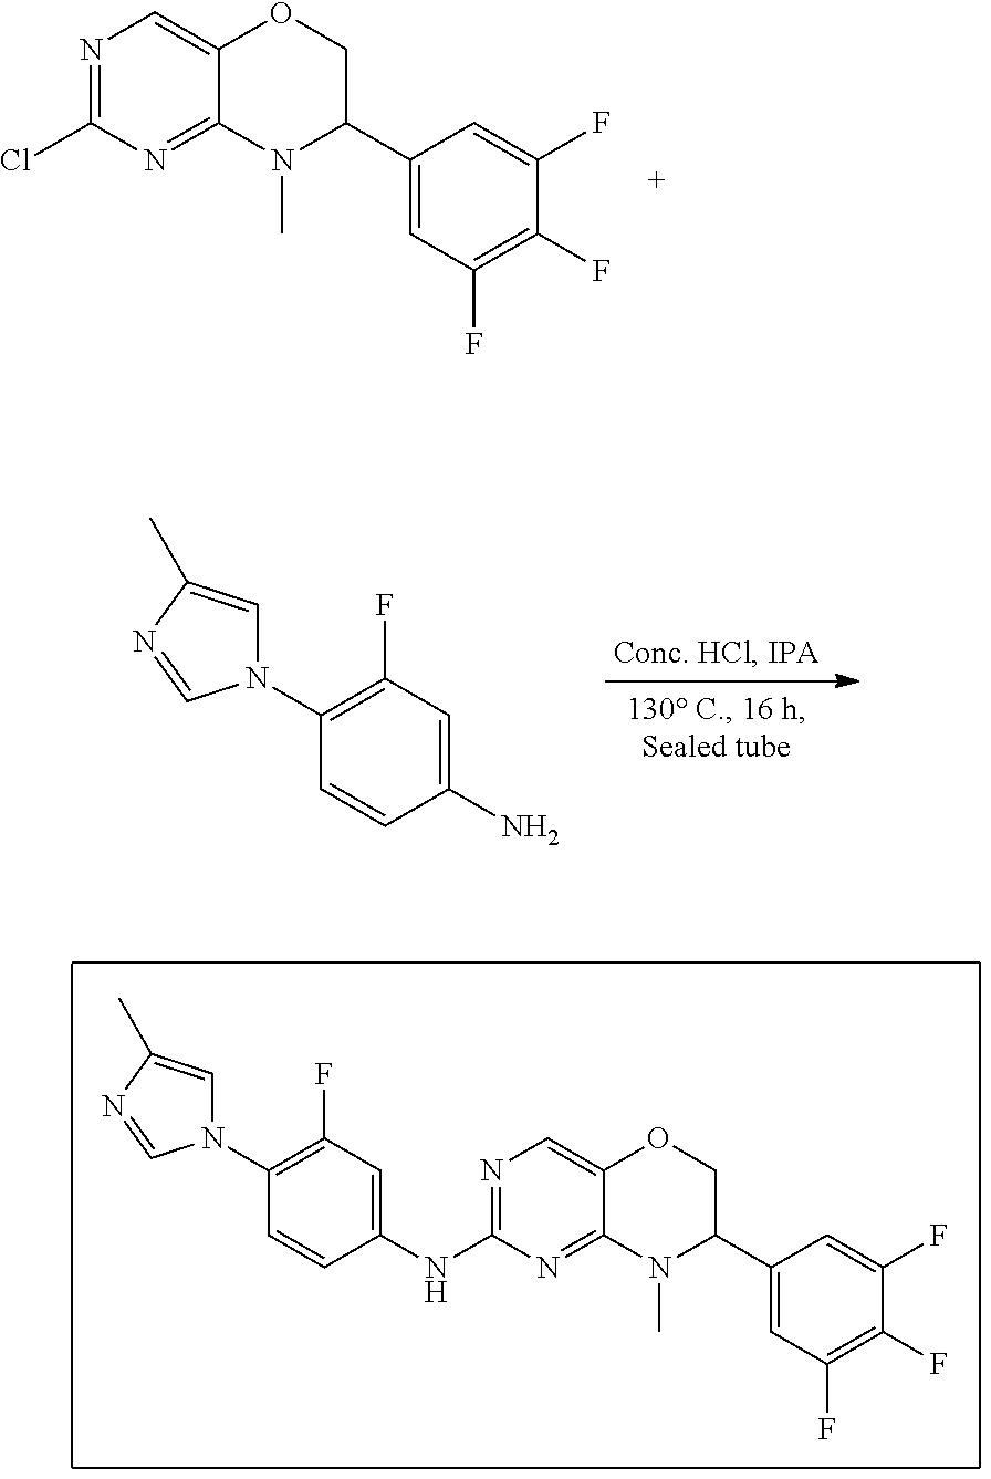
N1=C(NC2=CC(F)=C(N3C=C(C)N=C3)C=C2)N=C2C(=C1)OCC(C1=CC(F)=C(F)C(F)=C1)N2C.N1=C(Cl)N=C2C(=C1)OCC(C1=CC(F)=C(F)C(F)=C1)N2C.C1(N2C=C(C)N=C2)=C(F)C=C(N)C=C1
